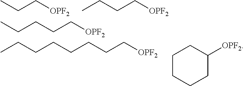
CCC[OPF2].C(CC[OPF2])C.C1C([OPF2])CCCC1.C(CC[OPF2])CCCCC.C(CC[OPF2])CC
